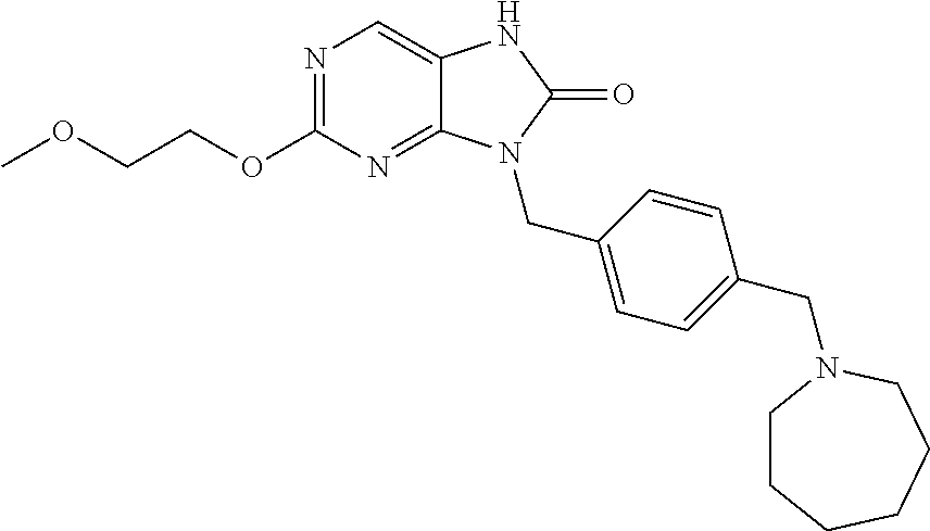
N1=C(OCCOC)N=C2C(=C1)NC(=O)N2CC1=CC=C(CN2CCCCCC2)C=C1
